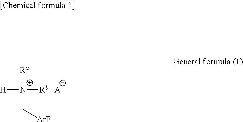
[H][N+]([Rb])([Ra])C[ArF].[A]
